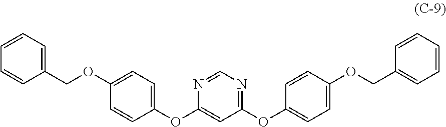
N1=CN=C(OC2=CC=C(OCC3=CC=CC=C3)C=C2)C=C1OC1=CC=C(OCC2=CC=CC=C2)C=C1
